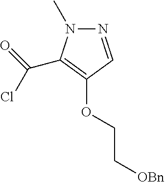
N1=CC(OCC[OBn])=C(C(=O)Cl)N1C
